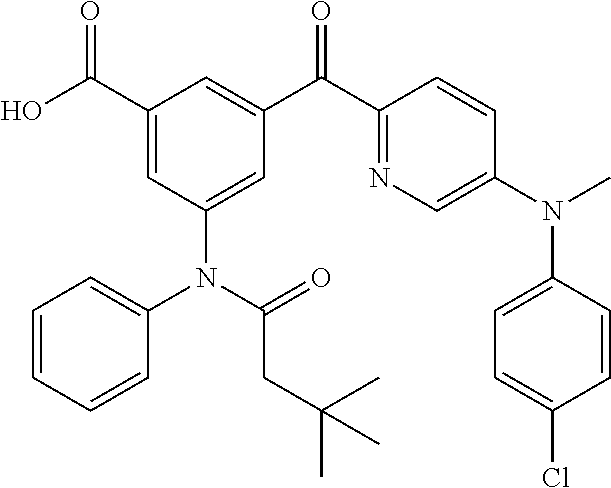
C1(C(O)=O)=CC(N(C2=CC=CC=C2)C(=O)CC(C)(C)C)=CC(C(C2=NC=C(N(C)C3=CC=C(Cl)C=C3)C=C2)=O)=C1
